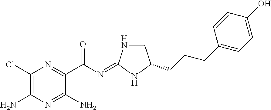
C1(Cl)=C(N)N=C(N)C(C(N=C2NCC(CCCC3=CC=C(O)C=C3)N2)=O)=N1
